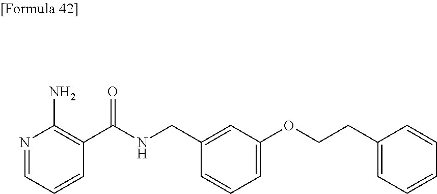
N1=CC=CC(C(NCC2=CC(OCCC3=CC=CC=C3)=CC=C2)=O)=C1N
